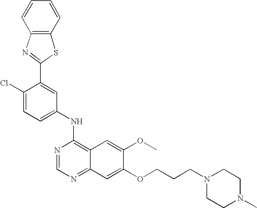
ClC1=CC=C(NC2=C3C(=NC=N2)C=C(OCCCN2CCN(C)CC2)C(OC)=C3)C=C1C1=NC2=C(C=CC=C2)S1
